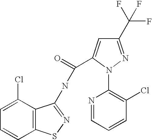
C1=C(Cl)C2=C(C=C1)SN=C2NC(=O)C1=CC(C(F)(F)F)=NN1C1=C(Cl)C=CC=N1
